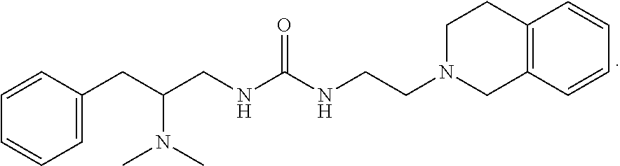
C1=C(CC(CNC(NCCN2CC3=C(CC2)C=CC=C3)=O)N(C)C)C=CC=C1
